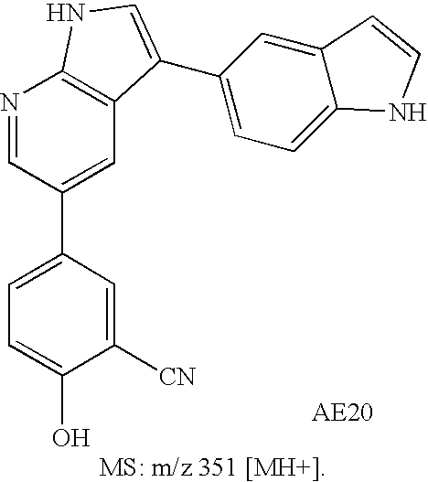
C1=C(C2=CC3=C(N=C2)NC=C3C2=CC=C3C(=C2)C=CN3)C=C([CN])C(O)=C1
